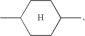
CC1CCC(C)CC1.[H]
